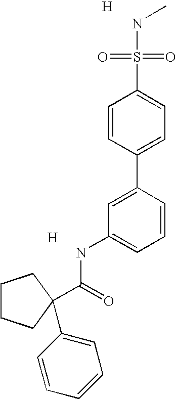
[H].C1=C(C2=CC=C(S(=O)(=O)NC)C=C2)C=CC=C1NC(=O)C1(C2=CC=CC=C2)CCCC1.[H]
